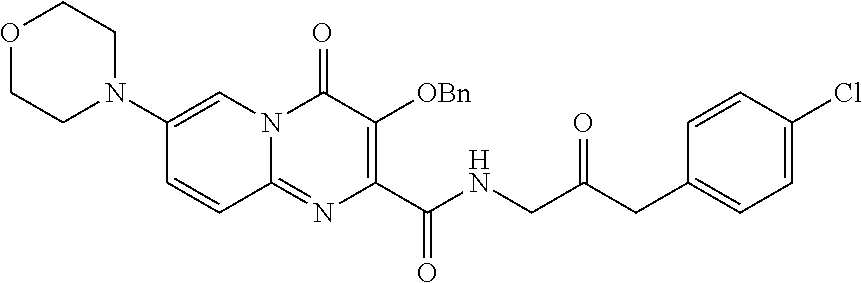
O1CCN(C2=CN3C(=NC(C(NCC(CC4=CC=C(Cl)C=C4)=O)=O)=C([OBn])C3=O)C=C2)CC1
